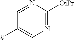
C1=NC([OiPr])=NC=C1[#]
